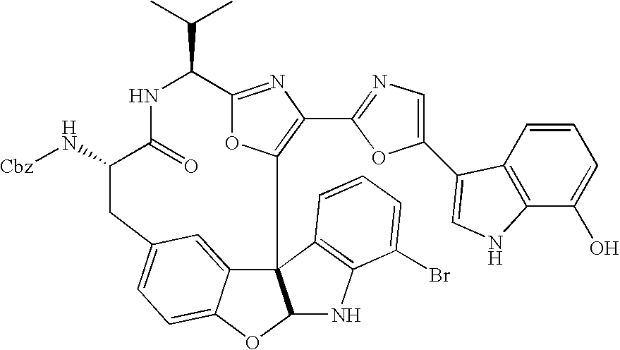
N([Cbz])C1CC2=CC=C3C(=C2)C2(C4=C(C5=NC=C(C6=CNC7=C6C=CC=C7O)O5)N=C(C(C(C)C)NC1=O)O4)C(O3)NC1=C2C=CC=C1Br
